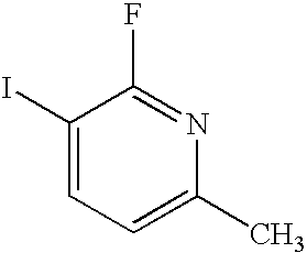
C1(I)=CC=C(C)N=C1F
